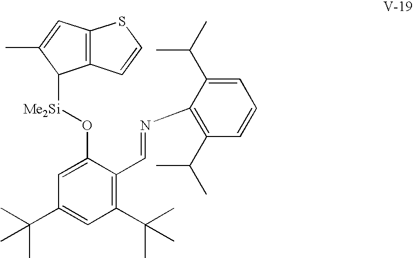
C12=C(C=C(C)C1[Me2Si]OC1=CC(C(C)(C)C)=CC(C(C)(C)C)=C1C=NC1=C(C(C)C)C=CC=C1C(C)C)SC=C2
